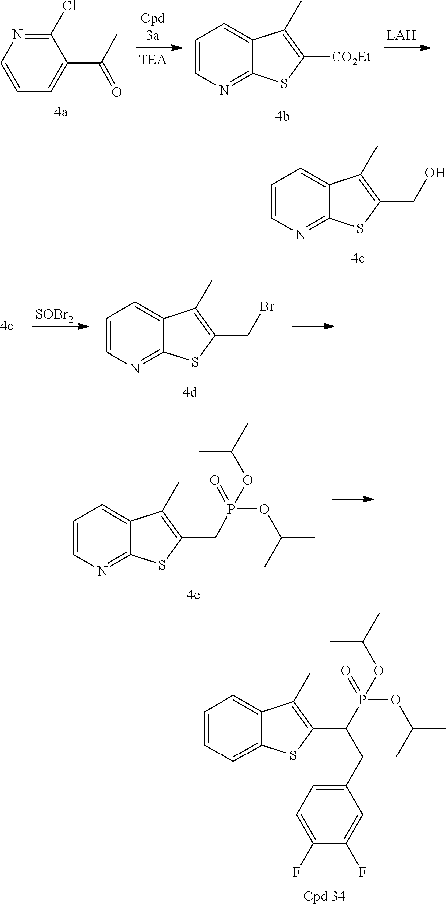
C1=CC=C2C(=C1)C(C)=C(C(P(=O)(OC(C)C)OC(C)C)CC1=CC=C(F)C(F)=C1)S2.C1=CN=C2C(=C1)C(C)=C([CO2Et])S2.C1(Cl)=NC=CC=C1C(=O)C.C1=CN=C2C(=C1)C(C)=C(CO)S2.[SOBr2].C1=CN=C2C(=C1)C(C)=C(CBr)S2.C1=CN=C2C(=C1)C(C)=C(CP(=O)(OC(C)C)OC(C)C)S2
